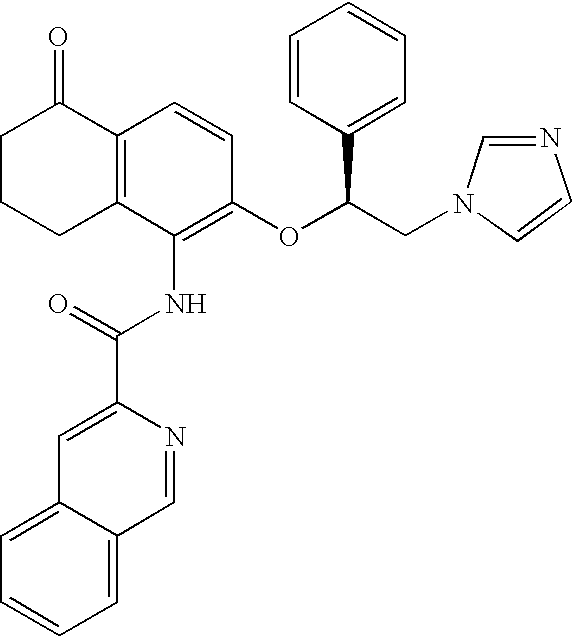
C1(NC(C2=CC3=CC=CC=C3C=N2)=O)=C(OC(CN2C=CN=C2)C2=CC=CC=C2)C=CC2=C1CCCC2=O
